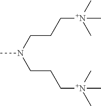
CN(CCC[N+](C)(C)C)CCC[N+](C)(C)C
